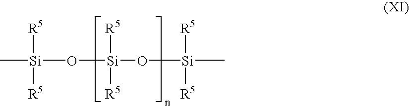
C[Si](O[Si](O[Si](C)([R5])[R5])([R5])[R5])([R5])[R5]
